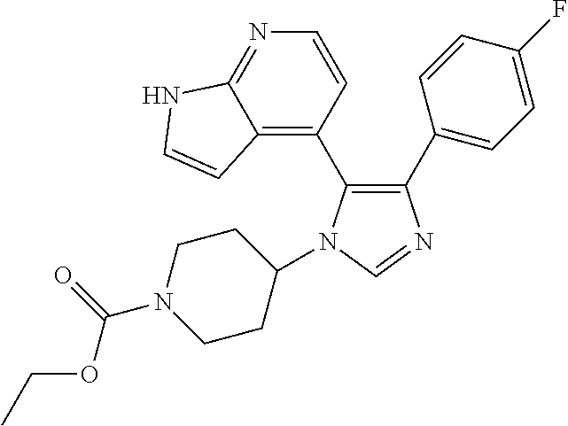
C1(C2=CC=C(F)C=C2)=C(C2=C3C(=NC=C2)NC=C3)N(C2CCN(C(=O)OCC)CC2)C=N1
